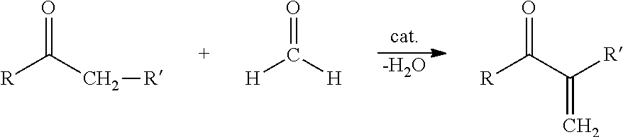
[-H2O].[R]C(C[R])=O.[H]C([H])=O.[R]C(C([R])=C)=O
